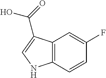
C12=C(C=CC(F)=C1)NC=C2C(O)=O
